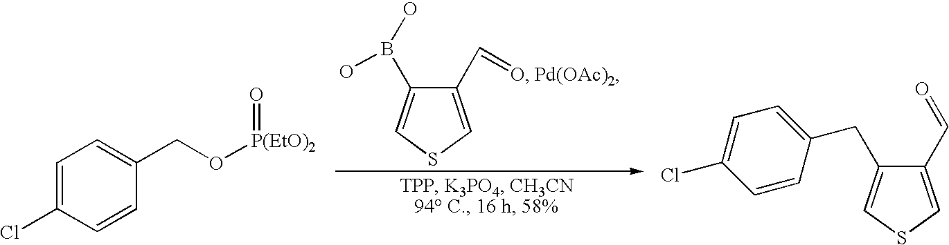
C1(C=O)=CSC=C1B(O)O.C1=C(Cl)C=CC(CO[P(EtO)2]=O)=C1.C1(C=O)=CSC=C1CC1=CC=C(Cl)C=C1
